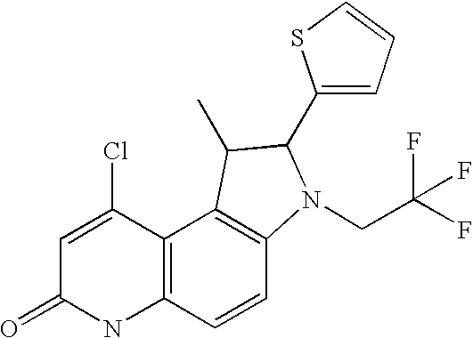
C1=C(Cl)C2=C(NC1=O)C=CC1=C2C(C)C(C2=CC=CS2)N1CC(F)(F)F
